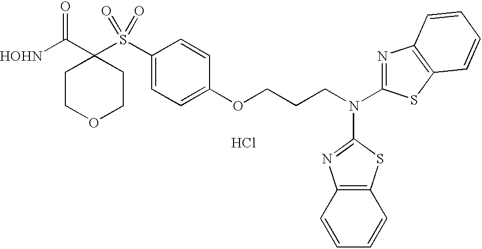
[HOHN]C(C1(S(C2=CC=C(OCCCN(C3=NC4=C(S3)C=CC=C4)C3=NC4=C(S3)C=CC=C4)C=C2)(=O)=O)CCOCC1)=O.Cl
